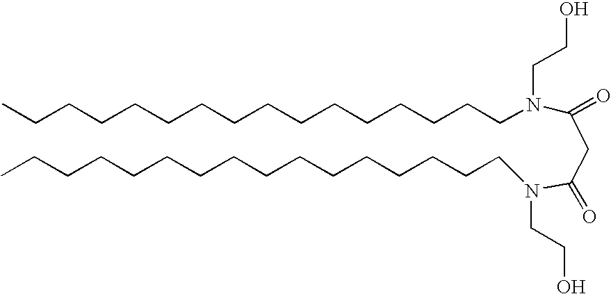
CCCCCCCCCCCCCCCCN(C(CC(N(CCCCCCCCCCCCCCCC)CCO)=O)=O)CCO
